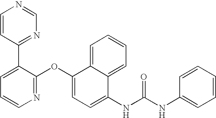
C1=CC(C2=CC=CN=C2OC2=CC=C(NC(NC3=CC=CC=C3)=O)C3=CC=CC=C23)=NC=N1
